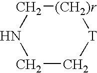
C1C[T][(CH2)r]CN1
